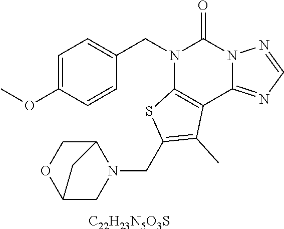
C1=C(OC)C=CC(CN2C3=C(C4=NC=NN4C2=O)C(C)=C(CN2CC4OCC2C4)S3)=C1.[C22H23N5O3S]
